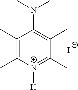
C1(C)=C(C)[N+]([H])=C(C)C(C)=C1N(C)C.[I-]
